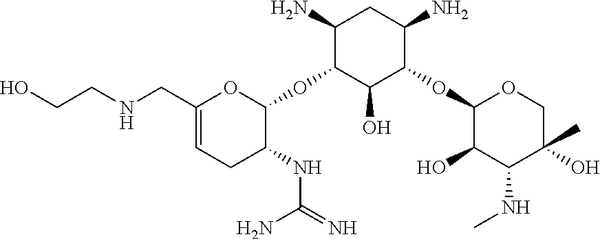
C1(CNCCO)=CCC(NC(=N)N)C(OC2C(O)C(OC3C(O)C(NC)C(C)(O)CO3)C(N)CC2N)O1
